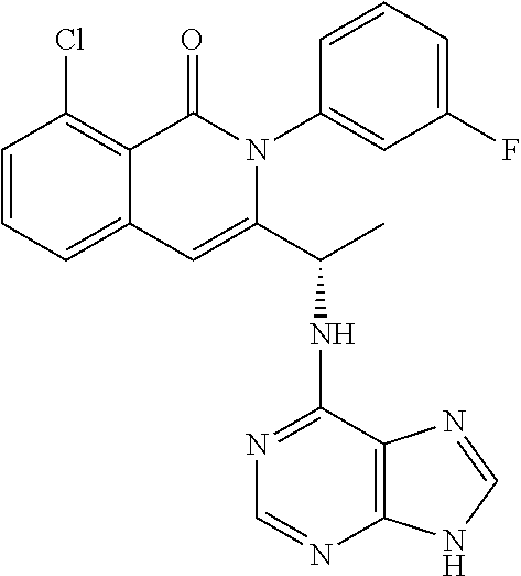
C1=CC=C2C(=C1Cl)C(=O)N(C1=CC(F)=CC=C1)C(C(C)NC1=NC=NC3=C1N=CN3)=C2
